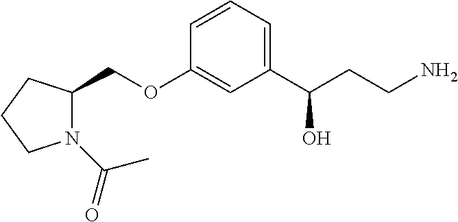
N1(C(=O)C)C(COC2=CC(C(CCN)O)=CC=C2)CCC1
